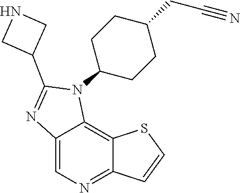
C1(CC#N)CCC(N2C3=C4C(=NC=C3N=C2C2CNC2)C=CS4)CC1
